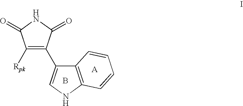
C1([Rpk])=C(C2=CNC3=C2C=CC=C3)C(=O)NC1=O.B
